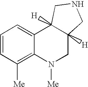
C1=CC([Me])=C2C(=C1)C1([H])C([H])(CN2[Me])CNC1
